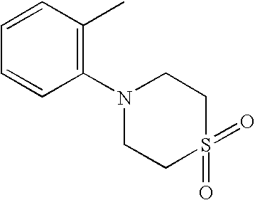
C1=CC(C)=C(N2CCS(=O)(=O)CC2)C=C1
